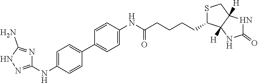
C1=C(NC2=NNC(N)=N2)C=CC(C2=CC=C(NC(CCCCC3SCC4([H])C3([H])NC(=O)N4)=O)C=C2)=C1
